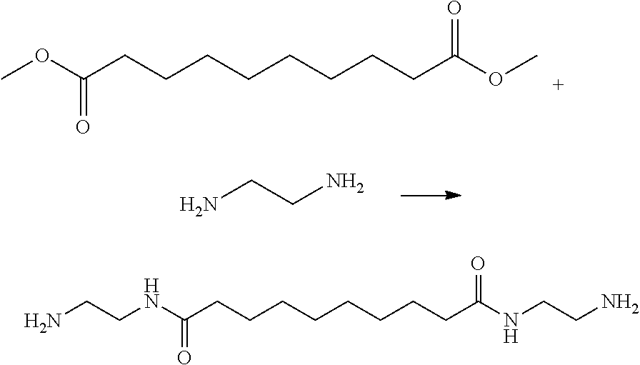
COC(CCCCCCCCC(OC)=O)=O.NCCN.NCCNC(CCCCCCCCC(NCCN)=O)=O
